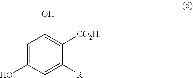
C1([R])=CC(O)=CC(O)=C1[CO2H]
